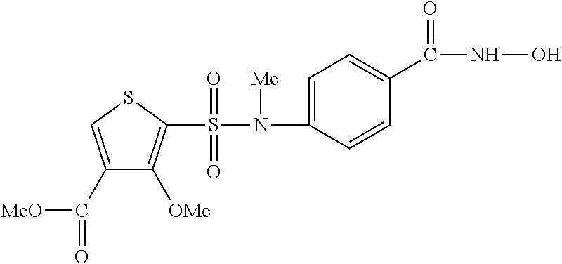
S(N(C1=CC=C(C(NO)=O)C=C1)[Me])(=O)(=O)C1=C([OMe])C(C(=O)[MeO])=CS1
